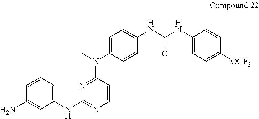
C1=CC=C(NC2=NC=CC(N(C3=CC=C(NC(=O)NC4=CC=C([OCF3])C=C4)C=C3)C)=N2)C=C1N
